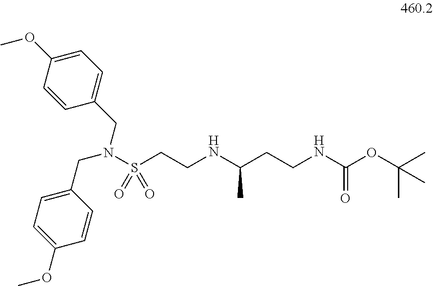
C1(CN(S(CCNC(C)CCNC(=O)OC(C)(C)C)(=O)=O)CC2=CC=C(OC)C=C2)=CC=C(OC)C=C1
